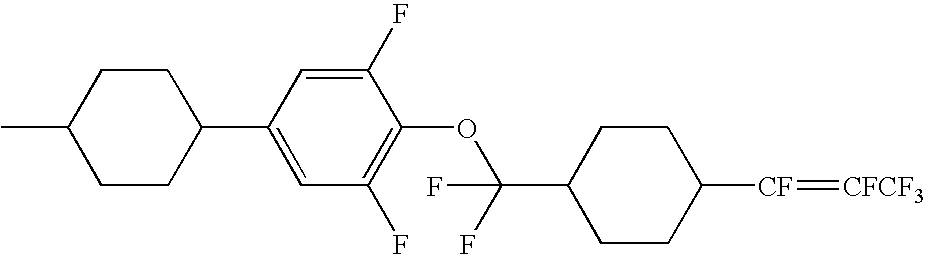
C(OC1=C(F)C=C(C2CCC(C)CC2)C=C1F)(C1CCC([CF]=[CFCF3])CC1)(F)F
